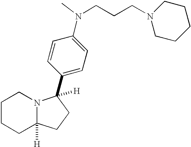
C1CCC2([H])N(C1)C([H])(C1=CC=C(N(CCCN3CCCCC3)C)C=C1)CC2
